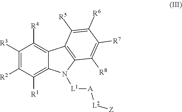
C1([R3])=C([R2])C([R1])=C2C(=C1[R4])C1=C(N2[L1][A][L2][Z])C([R8])=C([R7])C([R6])=C1[R5]
